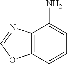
C12=C(C=CC=C1N)OC=N2
